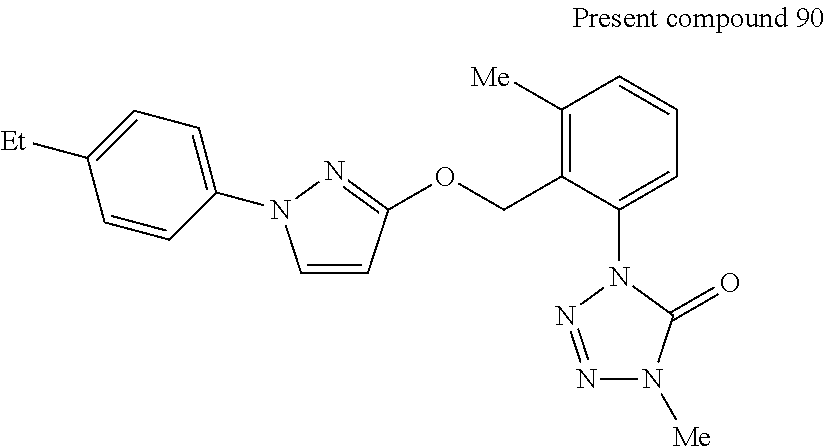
C1=CC(OCC2=C([Me])C=CC=C2N2N=NN([Me])C2=O)=NN1C1=CC=C([Et])C=C1
